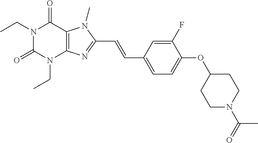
N1(CC)C(=O)N(CC)C2=C(C1=O)N(C)C(C=CC1=CC=C(OC3CCN(C(C)=O)CC3)C(F)=C1)=N2
